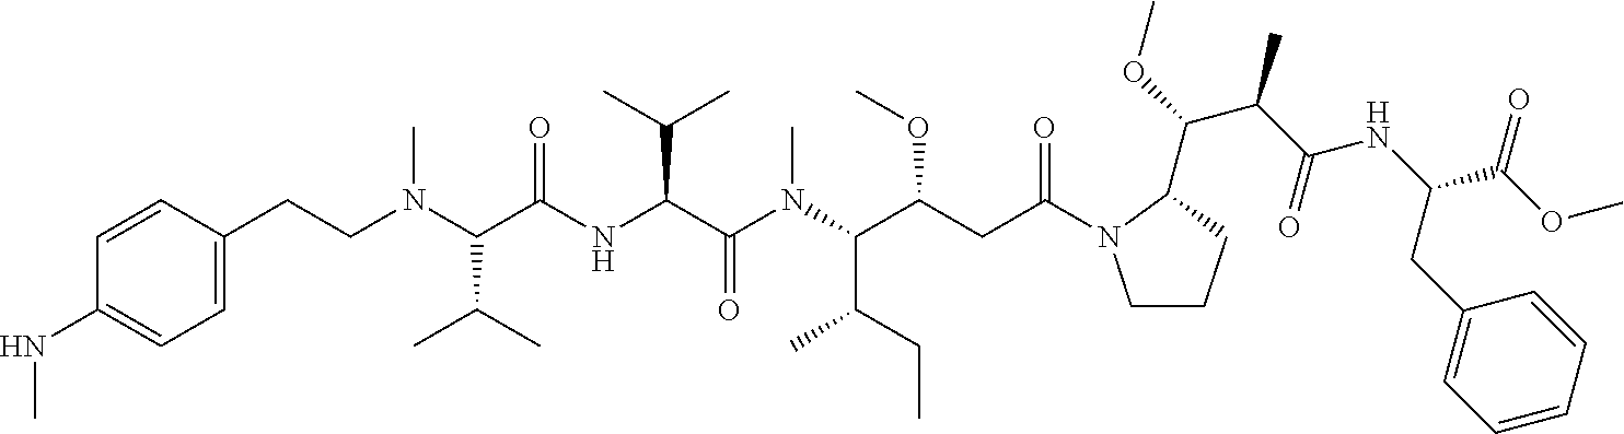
C1(CCN(C(C(NC(C(C)C)C(=O)N(C)C(C(CC)C)C(OC)CC(=O)N2CCCC2C(OC)C(C(NC(C(OC)=O)CC2=CC=CC=C2)=O)C)=O)C(C)C)C)=CC=C(NC)C=C1
